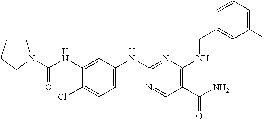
C1(Cl)=CC=C(NC2=NC(NCC3=CC(F)=CC=C3)=C(C(N)=O)C=N2)C=C1NC(=O)N1CCCC1
